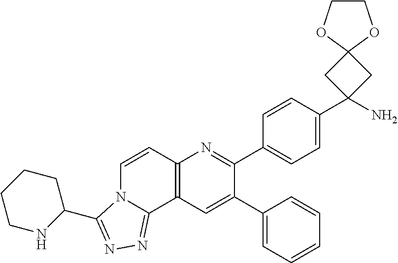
C1(C2=CC3=C(N=C2C2=CC=C(C4(N)CC5(C4)OCCO5)C=C2)C=CN2C3=NN=C2C2CCCCN2)=CC=CC=C1
